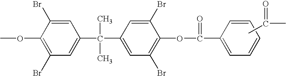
COC1=C(Br)C=C(C(C2=CC(Br)=C(OC(=O)C3=CC=CC=C3)C(Br)=C2)(C)C)C=C1Br.CC(=O)C
